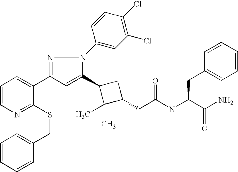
C1(C2=CC(C3=CC=CN=C3SCC3=CC=CC=C3)=NN2C2=CC(Cl)=C(Cl)C=C2)C(C)(C)C(CC(=O)NC(CC2=CC=CC=C2)C(N)=O)C1
